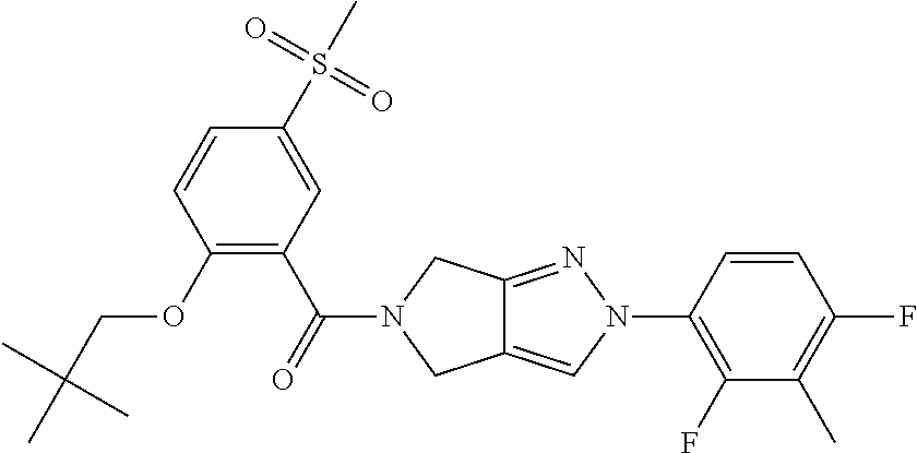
O(C1=C(C(=O)N2CC3=CN(C4=C(F)C(C)=C(F)C=C4)N=C3C2)C=C(S(C)(=O)=O)C=C1)CC(C)(C)C
